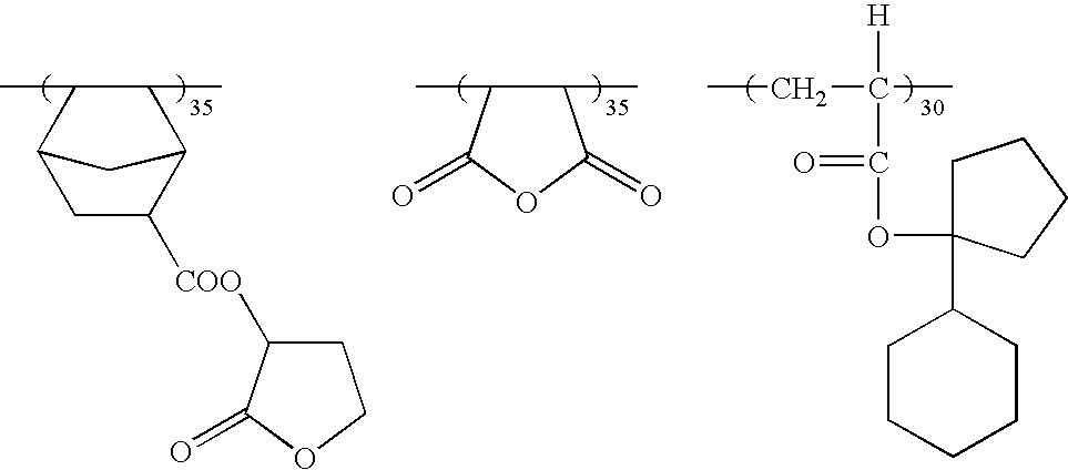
C1([COO]C2CCOC2=O)C2C(C)C(C)C(C1)C2.C1(C)C(C)C(=O)OC1=O.C(CC)(C)([H])C(OC1(C2CCCCC2)CCCC1)=O
